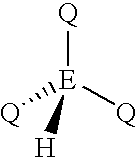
[Q][E]([Q])([Q])[H]
